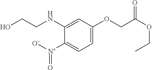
OCCNC1=CC(OCC(OCC)=O)=CC=C1[N+]([O-])=O
